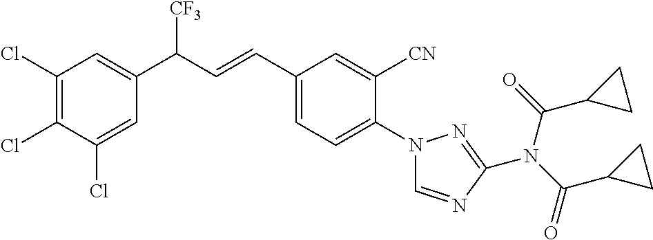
C1(Cl)=CC(C(C=CC2=CC=C(N3C=NC(N(C(C4CC4)=O)C(=O)C4CC4)=N3)C([CN])=C2)[CF3])=CC(Cl)=C1Cl
